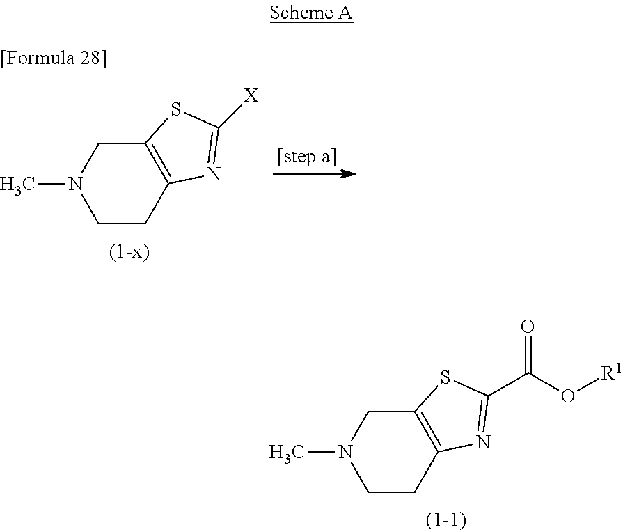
C12=C(CCN(C)C1)N=C([X])S2.C12=C(CCN(C)C1)N=C(C(O[R1])=O)S2
